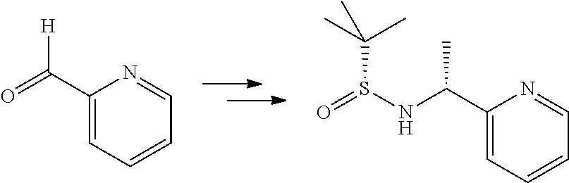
C1(C(=O)[H])=CC=CC=N1.C1(C(C)NS(=O)C(C)(C)C)=CC=CC=N1
